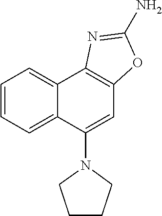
C12=CC=CC=C1C(N1CCCC1)=CC1=C2N=C(N)O1
